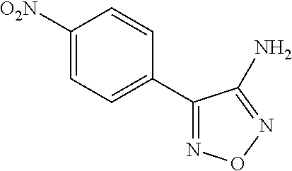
C1([O2N])=CC=C(C2=NON=C2N)C=C1
